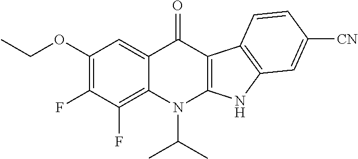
FC1=C(OCC)C=C2C(=C1F)N(C(C)C)C1=C(C2=O)C2=C(N1)C=C([CN])C=C2
